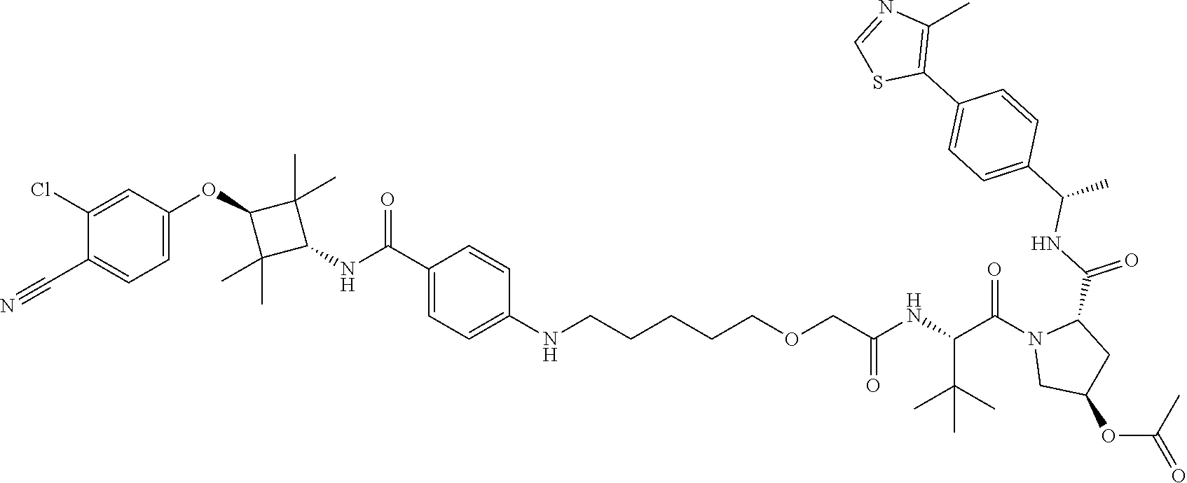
C1(C(=O)NC2C(C)(C)C(OC3=CC=C(C#N)C(Cl)=C3)C2(C)C)=CC=C(NCCCCCOCC(NC(C(N2CC(OC(C)=O)CC2C(NC(C2=CC=C(C3=C(C)N=CS3)C=C2)C)=O)=O)C(C)(C)C)=O)C=C1
